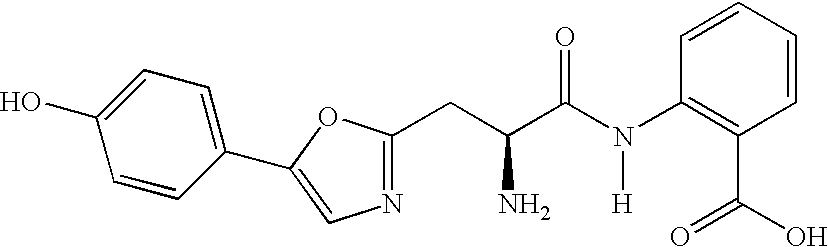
C1=CC(N(C(C(CC2=NC=C(C3=CC=C(O)C=C3)O2)N)=O)[H])=C(C(O)=O)C=C1
